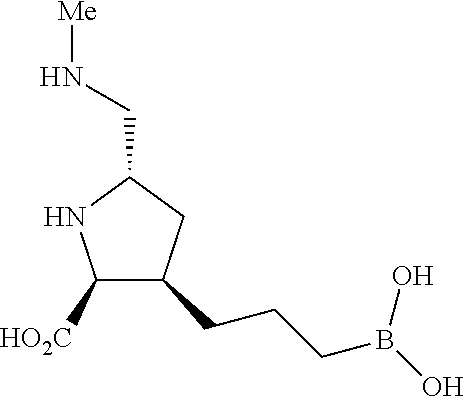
C1([HO2C])C(CCCB(O)O)CC(CN[Me])N1
